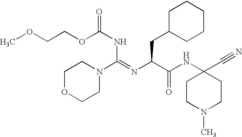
C1OCCN(C(=NC(C(NC2(C#N)CCN(C)CC2)=O)CC2CCCCC2)NC(OCCOC)=O)C1
